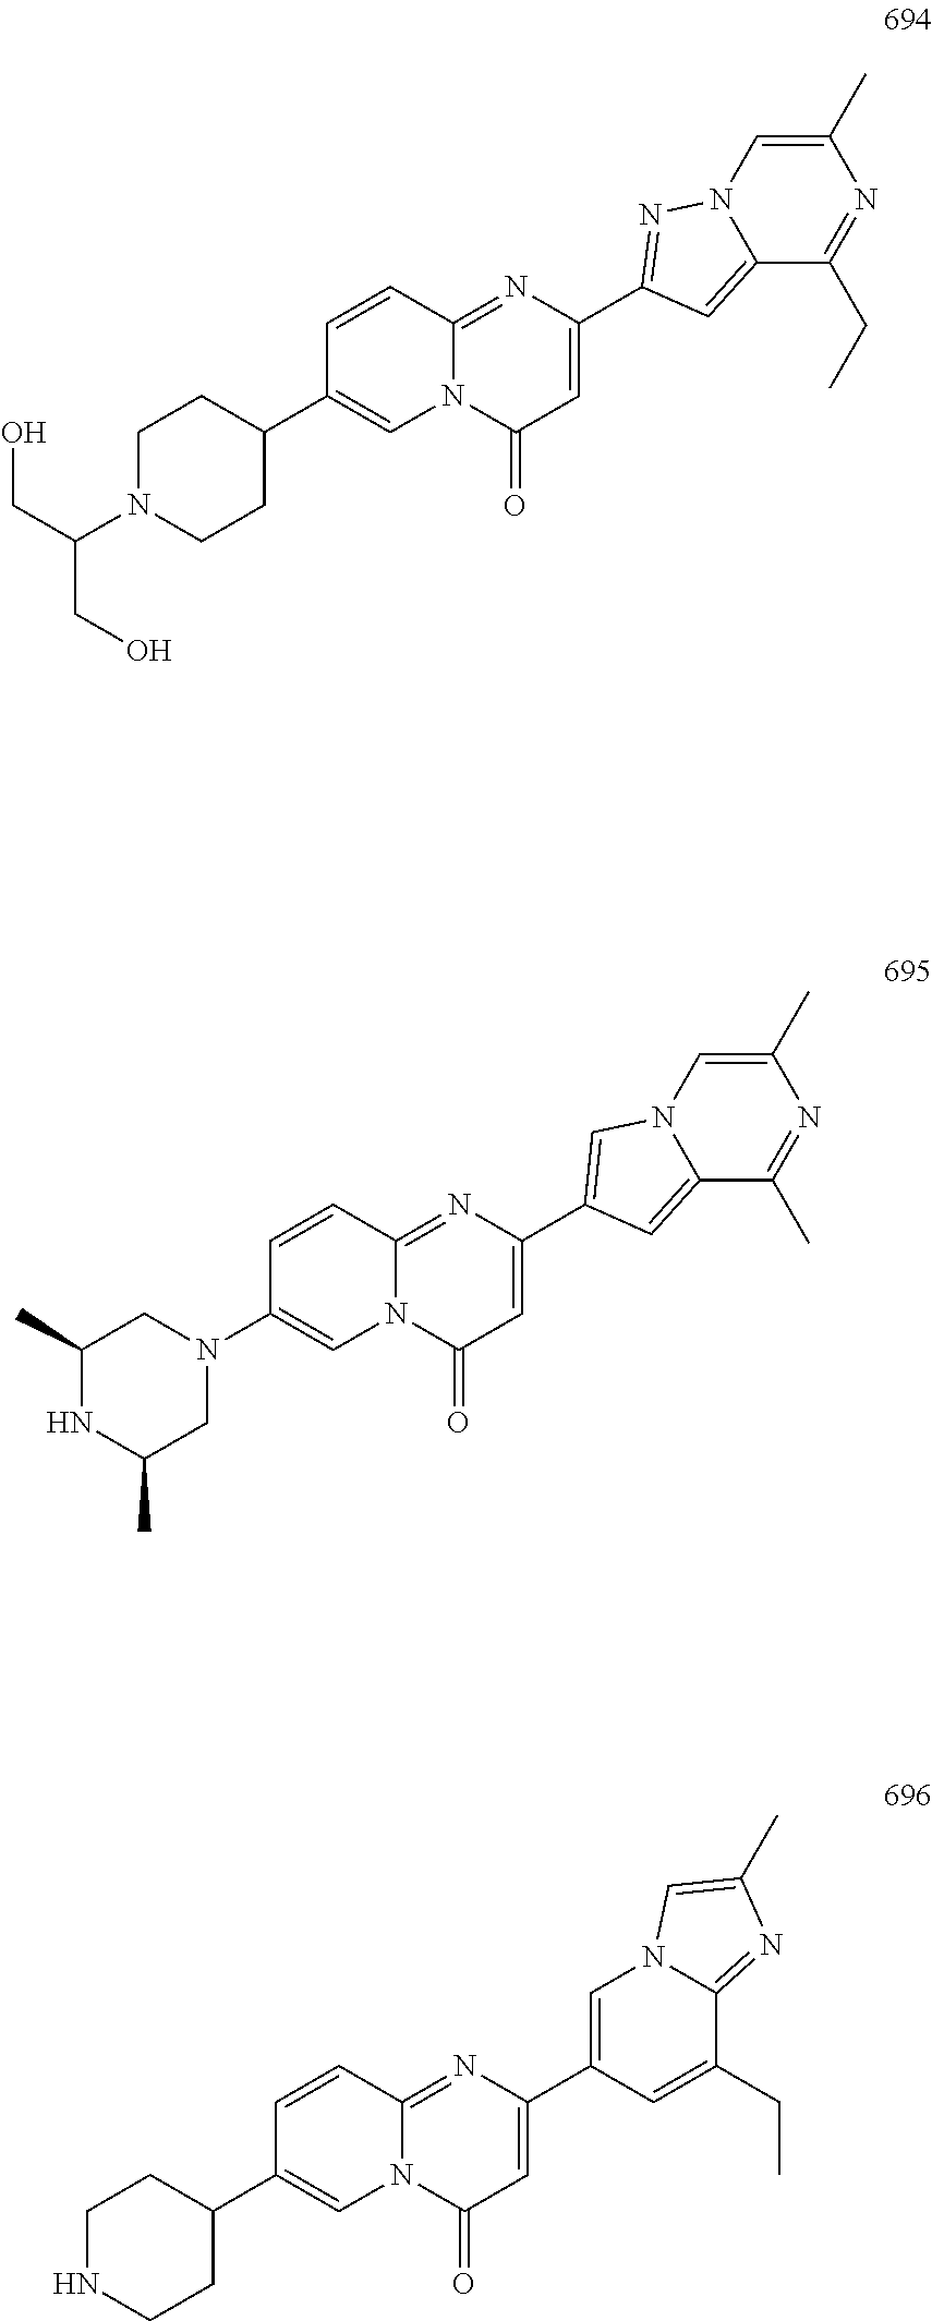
C1(C2=NN3C(=C2)C(CC)=NC(C)=C3)=CC(=O)N2C(=N1)C=CC(C1CCN(C(CO)CO)CC1)=C2.C1(C2=CN3C(=NC(C)=C3)C(CC)=C2)=CC(=O)N2C(=N1)C=CC(C1CCNCC1)=C2.C1(C2=CN3C(=C2)C(C)=NC(C)=C3)=CC(=O)N2C(=N1)C=CC(N1CC(C)NC(C)C1)=C2
